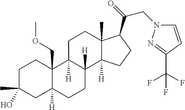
C1C(C)(O)CC2([H])C(COC)(C1)C1([H])C([H])(CC2)C2([H])C(C)(CC1)C(C(CN1C=CC(C(F)(F)F)=N1)=O)CC2
